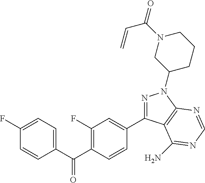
C1(C(C2=C(F)C=C(C3=NN(C4CCCN(C(=O)C=C)C4)C4=C3C(N)=NC=N4)C=C2)=O)=CC=C(F)C=C1
